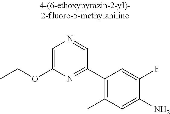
O(C1=CN=CC(C2=C(C)C=C(N)C(F)=C2)=N1)CC
